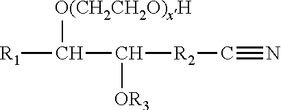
[R1]C(C([R2]C#N)[OR3])[O(CH2CH2O)xH]
